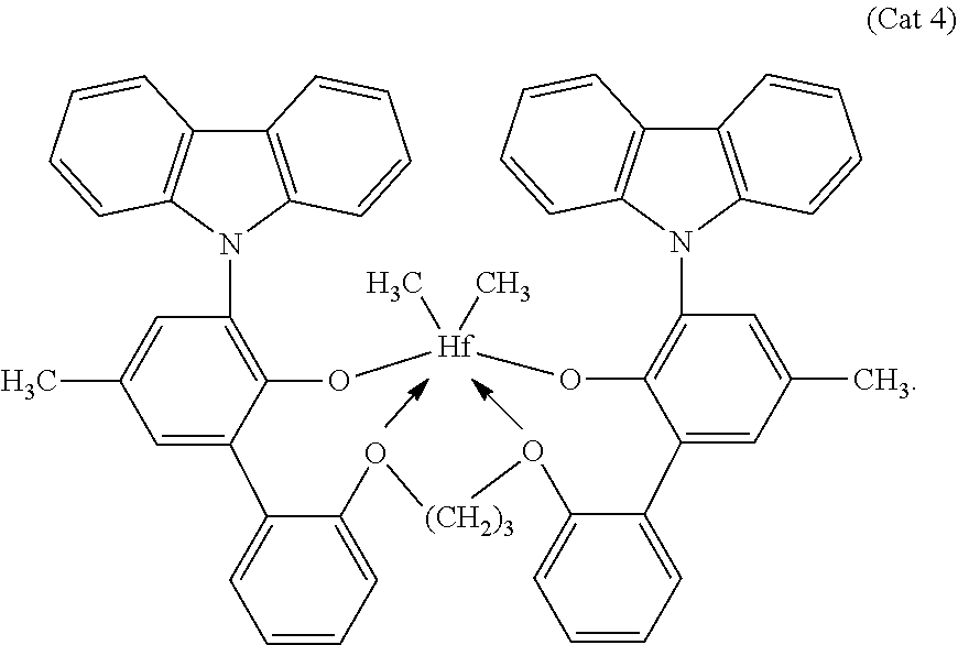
C1=C(C)C=C2C(=C1N1C3=C(C4=C1C=CC=C4)C=CC=C3)O[Hf](C)(C)OC1=C(N3C4=C(C5=C3C=CC=C5)C=CC=C4)C=C(C)C=C1C1=CC=CC=C1O[(CH2)3]OC1=CC=CC=C21
